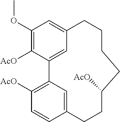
C1(OC)=C([AcO])C2=CC(=C1)CCCCC([AcO])CCC1=CC2=C([AcO])C=C1
